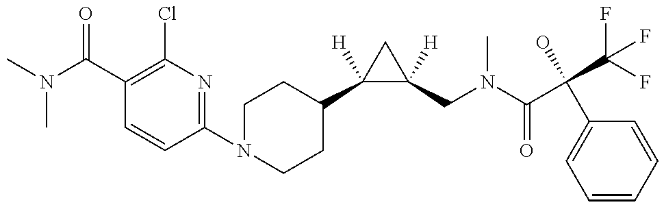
CN(C)C(=O)C1=C(Cl)N=C(N2CCC(C3([H])C([H])(CN(C)C(=O)C(C4=CC=CC=C4)(O)C(F)(F)F)C3)CC2)C=C1
